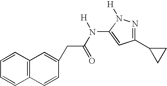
C1=CC2=C(C=C1)C=CC(CC(N([H])C1=CC(C3CC3)=NN1[H])=O)=C2
